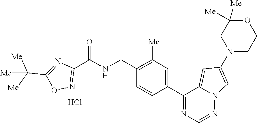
C1(C([Me])([Me])[Me])=NC(C(=O)NCC2=C([Me])C=C(C3=NC=NN4C3=CC(N3CCOC([Me])([Me])C3)=C4)C=C2)=NO1.Cl
